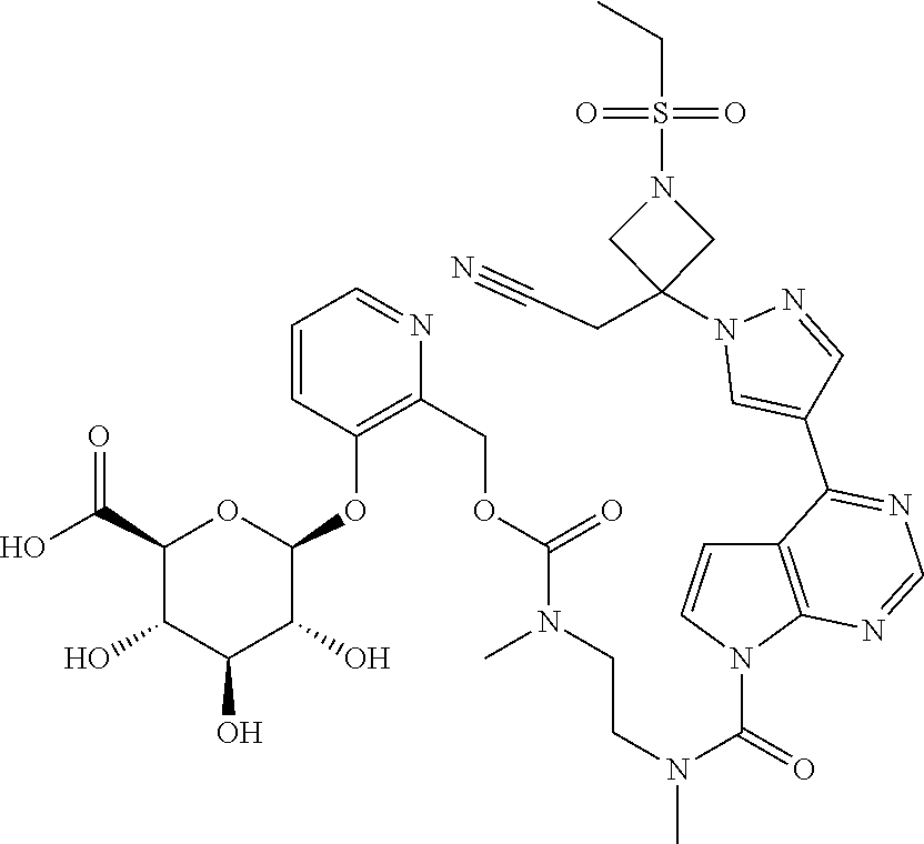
C1=CC(OC2OC(C(O)=O)C(O)C(O)C2O)=C(COC(N(CCN(C(=O)N2C3=C(C=C2)C(C2=CN(C4(CC#N)CN(S(CC)(=O)=O)C4)N=C2)=NC=N3)C)C)=O)N=C1
